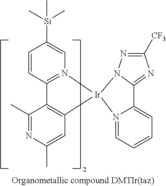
C1=CC2=N(C=C1[Si](C)(C)C)[Ir]1(C3=C2C(C)=NC(C)=C3)N2N=C([CF3])N=C2C2=CC=CC=N12
